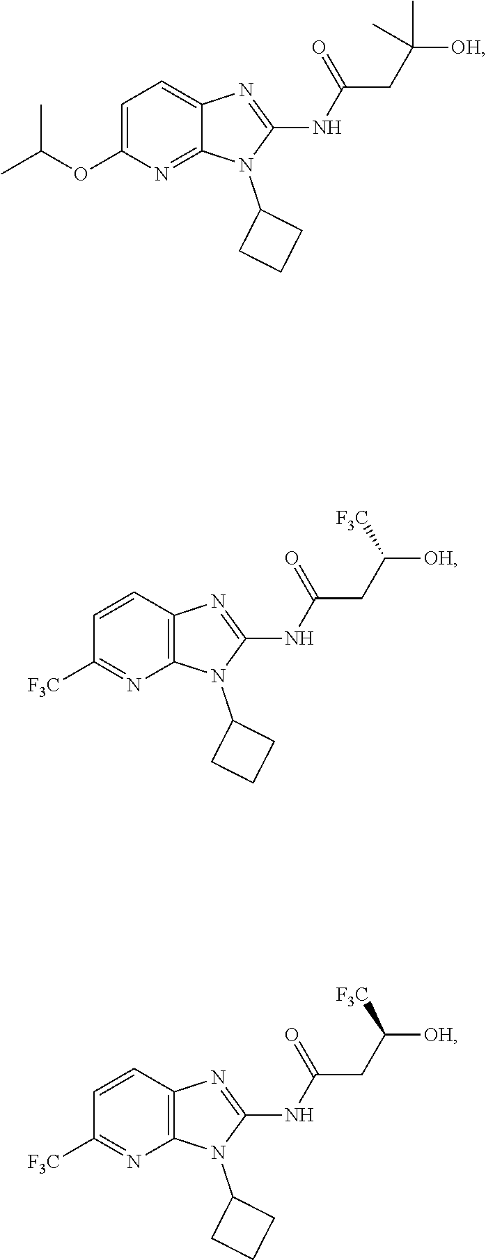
N(C1=NC2=C(N1C1CCC1)N=C([F3C])C=C2)C(CC([OH])[F3C])=O.N(C1=NC2=CC=C(OC(C)C)N=C2N1C1CCC1)C(CC([OH])(C)C)=O.N(C1=NC2=C(N1C1CCC1)N=C([F3C])C=C2)C(CC([OH])[F3C])=O
